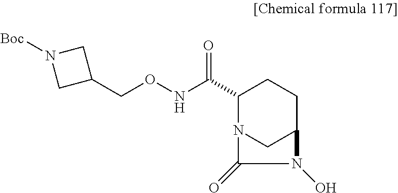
C1(C(NOCC2CN([Boc])C2)=O)N2CC(CC1)N(O)C2=O
